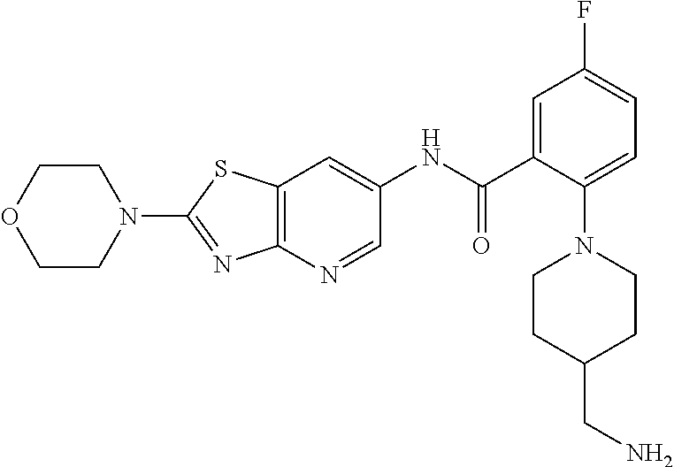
C1=NC2=C(C=C1NC(C1=CC(F)=CC=C1N1CCC(CN)CC1)=O)SC(N1CCOCC1)=N2
